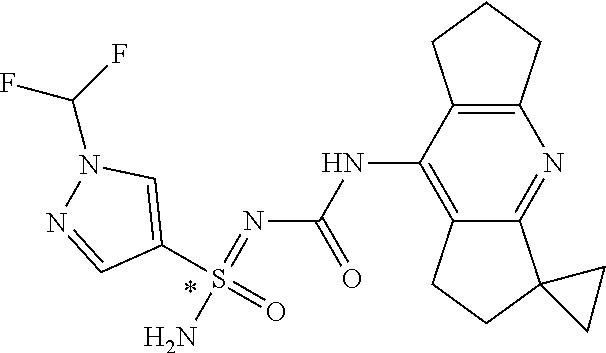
N(C1=C2C(=NC3=C1CCC3)C1(CC2)CC1)C(N=S(N)(C1=CN(C(F)F)N=C1)=O)=O
